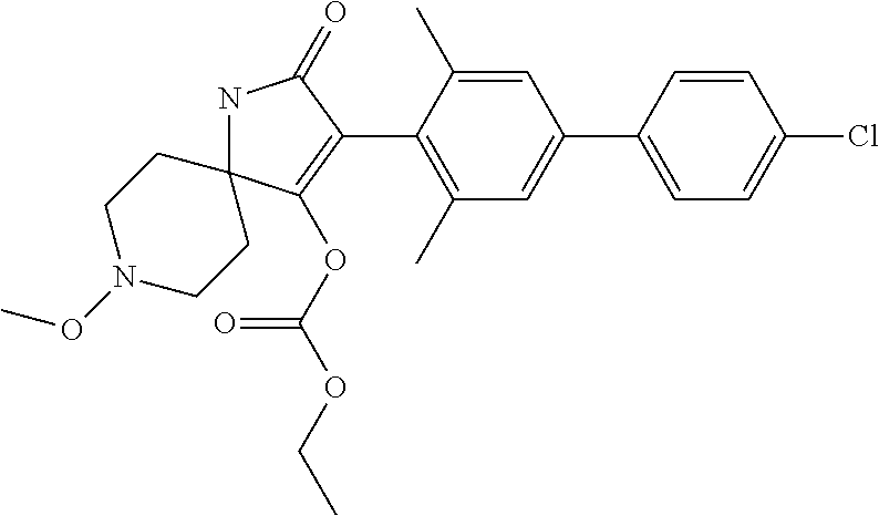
N1C2(C(OC(=O)OCC)=C(C3=C(C)C=C(C4=CC=C(Cl)C=C4)C=C3C)C1=O)CCN(OC)CC2
